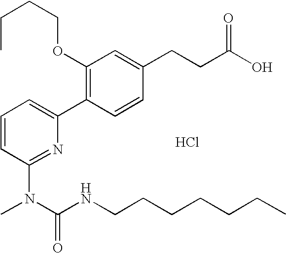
C1=CC(N(C(NCCCCCCC)=O)C)=NC(C2=C(OCCCC)C=C(CCC(O)=O)C=C2)=C1.Cl
